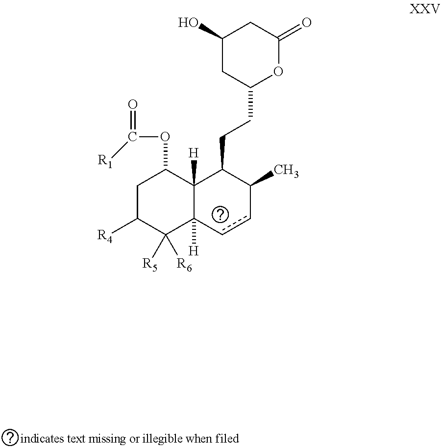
C1C([R4])C([R5])([R6])C2([H])C([H])(C1OC([R1])=O)C(CCC1OC(=O)CC(O)C1)C(C)cc2
